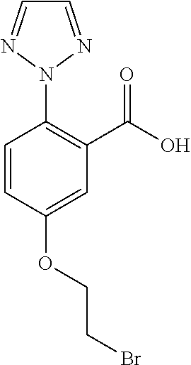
C1=CC(OCCBr)=CC(C(O)=O)=C1N1N=CC=N1
